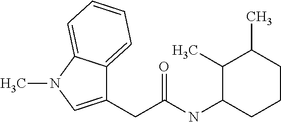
C1(CC(NC2CCCC(C)C2C)=O)=CN(C)C2=CC=CC=C12
